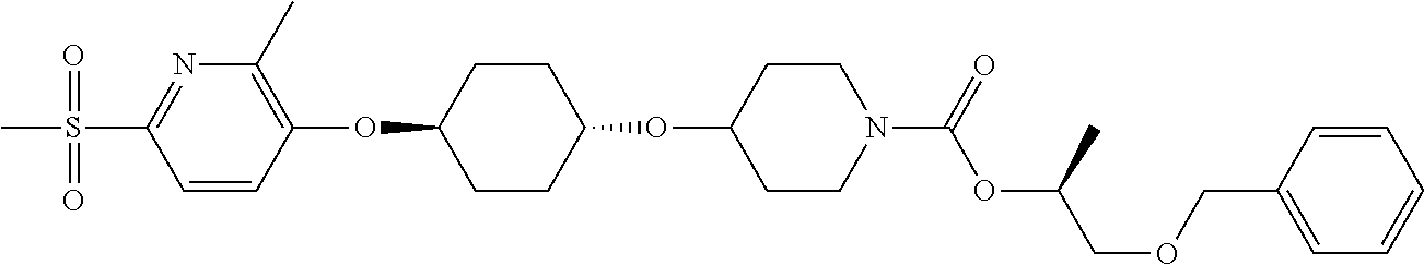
C1=CC(OC2CCC(OC3CCN(C(OC(COCC4=CC=CC=C4)C)=O)CC3)CC2)=C(C)N=C1S(C)(=O)=O
